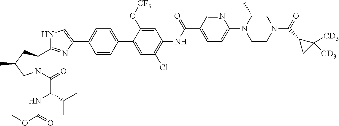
N1C=C(C2=CC=C(C3=CC(Cl)=C(NC(C4=CC=C(N5CCN(C(=O)C6CC6([CD3])[CD3])CC5C)N=C4)=O)C=C3O[CF3])C=C2)N=C1C1N(C(=O)C(NC(OC)=O)C(C)C)CC(C)C1
